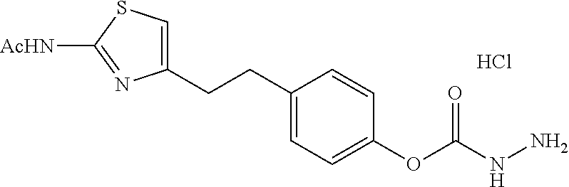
C1(CCC2=CC=C(OC(NN)=O)C=C2)=CSC([AcHN])=N1.Cl
